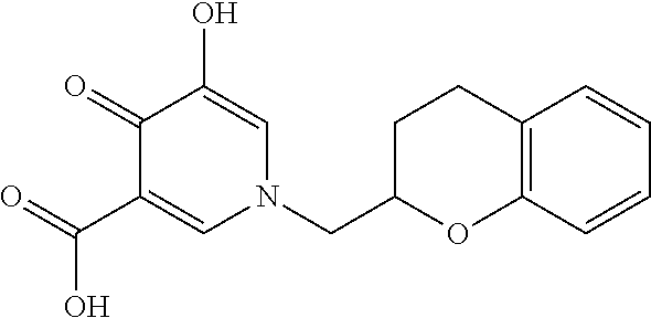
O=C(C1=CN(CC2OC3=C(CC2)C=CC=C3)C=C(O)C1=O)O
